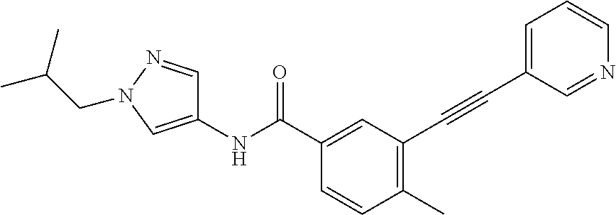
C1(C)=C(C#CC2=CC=CN=C2)C=C(C(NC2=CN(CC(C)C)N=C2)=O)C=C1
